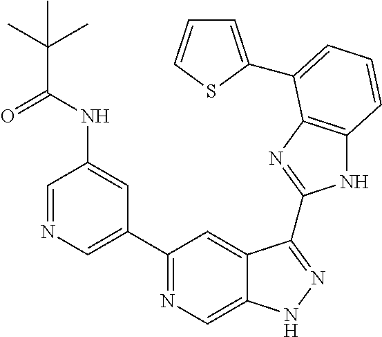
C1=NC=C(C2=NC=C3C(=C2)C(C2=NC4=C(N2)C=CC=C4C2=CC=CS2)=NN3)C=C1NC(C(C)(C)C)=O
